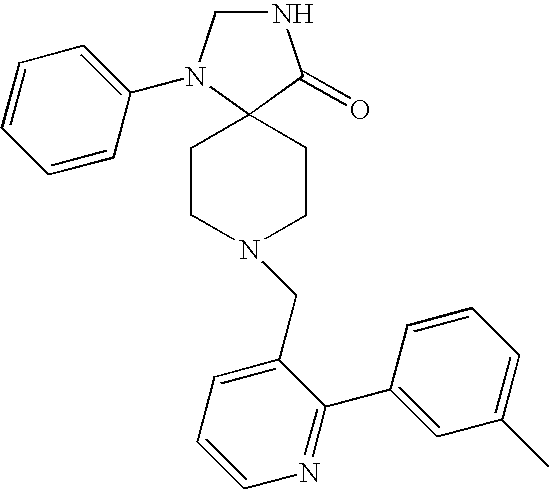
N1CN(C2=CC=CC=C2)C2(C1=O)CCN(CC1=CC=CN=C1C1=CC(C)=CC=C1)CC2
